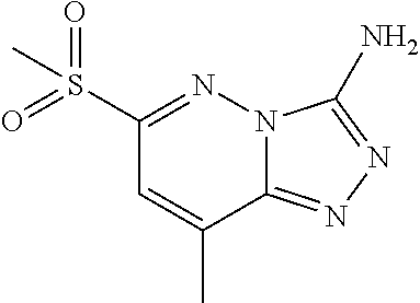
C12=NN=C(N)N1N=C(S(=O)(=O)C)C=C2C
